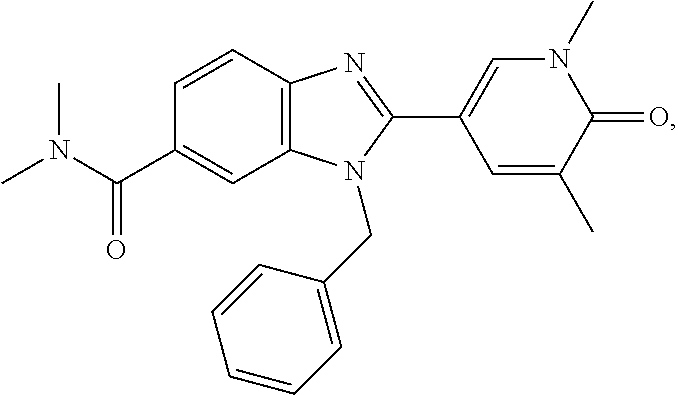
C1(C(N(C)C)=O)=CC2=C(C=C1)N=C(C1=CN(C)C(=O)C(C)=C1)N2CC1=CC=CC=C1
